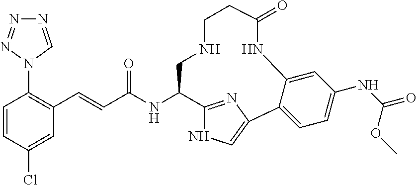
C1=CC(Cl)=CC(C=CC(NC2C3=NC(=CN3)C3=CC=C(NC(=O)OC)C=C3NC(=O)CCNC2)=O)=C1N1C=NN=N1
